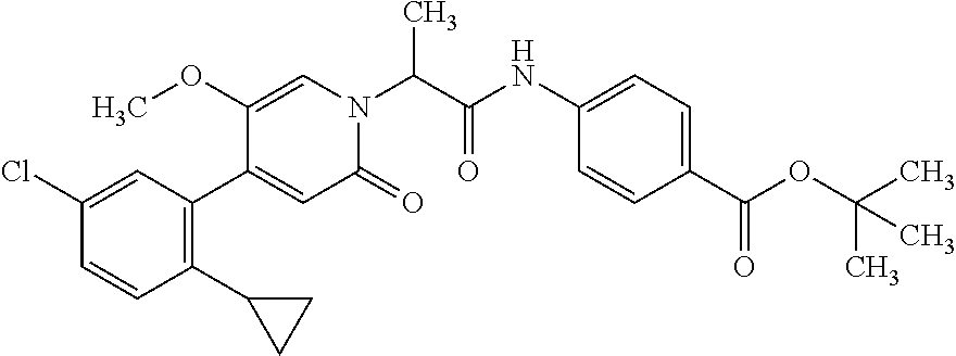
N1(C(C(=O)NC2=CC=C(C(OC(C)(C)C)=O)C=C2)C)C=C(OC)C(C2=C(C3CC3)C=CC(Cl)=C2)=CC1=O
